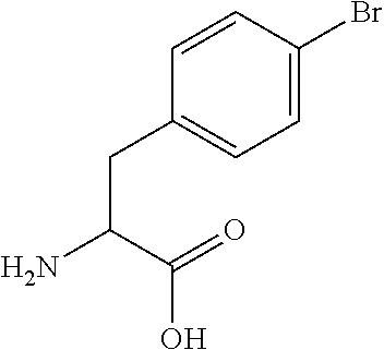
C(C(=O)O)(N)CC1=CC=C(Br)C=C1
